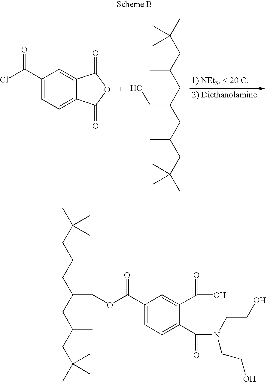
C1(C(Cl)=O)=CC=C2C(=C1)C(=O)OC2=O.C(CC(CC(CC(C)(C)C)C)CO)(CC(C)(C)C)C.C(CC(CC(CC(C)(C)C)C)COC(C1=CC=C(C(=O)N(CCO)CCO)C(C(=O)O)=C1)=O)(CC(C)(C)C)C
